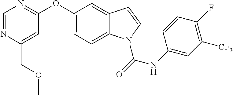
C(C1=CC(OC2=CC=C3C(=C2)C=CN3C(NC2=CC([CF3])=C(F)C=C2)=O)=NC=N1)OC
